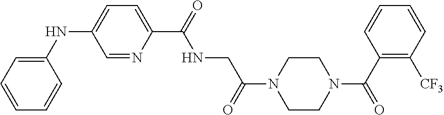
C1(NC2=CC=C(C(=O)NCC(N3CCN(C(C4=C([CF3])C=CC=C4)=O)CC3)=O)N=C2)=CC=CC=C1
